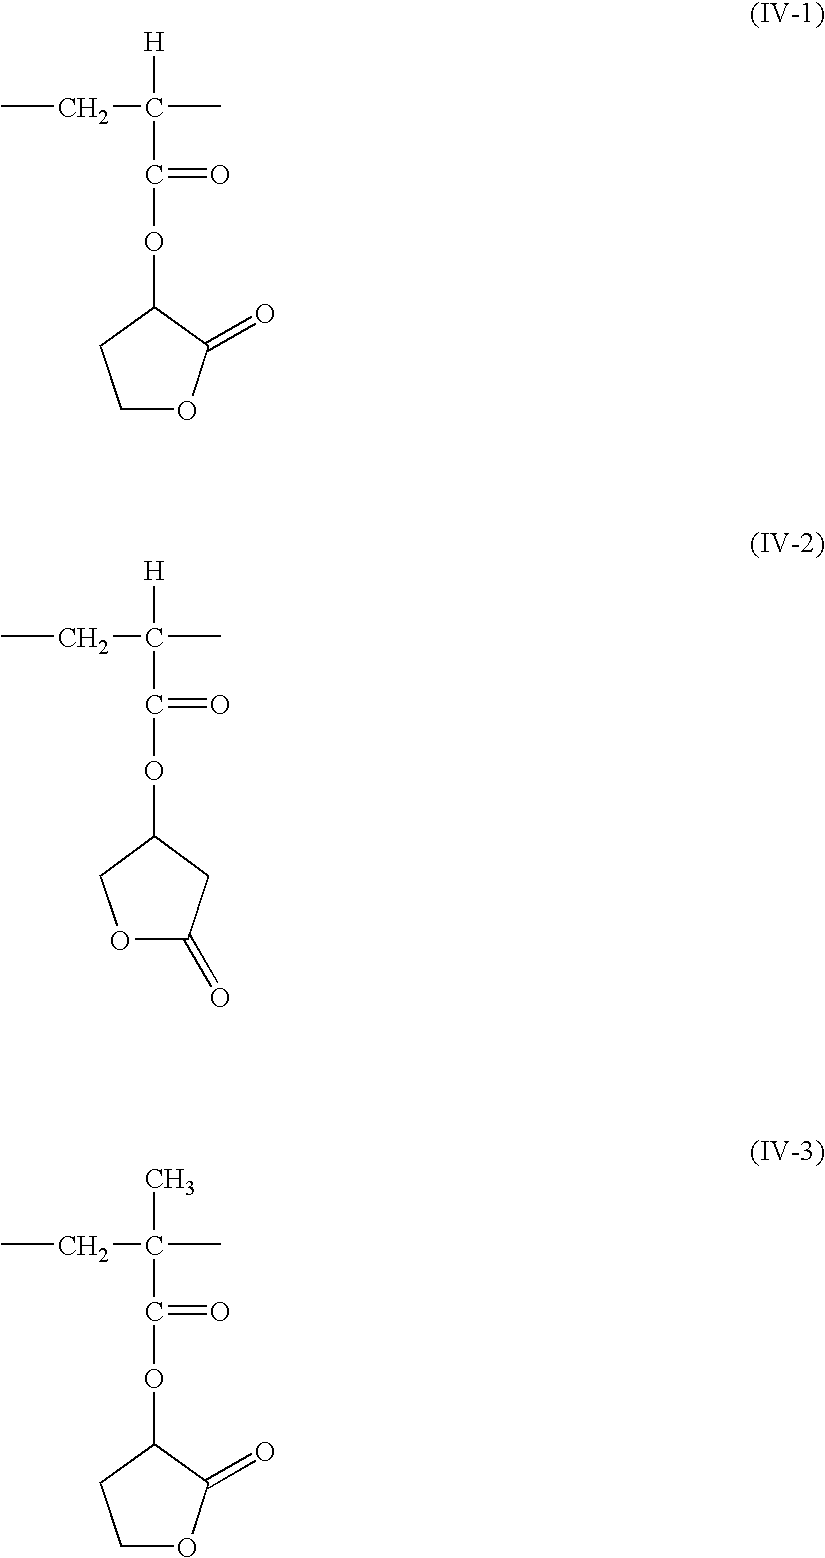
CCC([H])(C)C(OC1CCOC1=O)=O.CCC([H])(C)C(OC1COC(=O)C1)=O.CCC(C)(C)C(OC1CCOC1=O)=O
